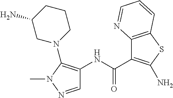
C1=NN(C)C(N2CCCC(N)C2)=C1NC(C1=C(N)SC2=C1N=CC=C2)=O
